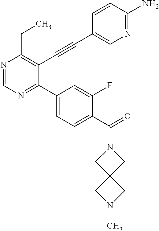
N1=CN=C(C2=CC=C(C(=O)N3CC4(C3)CN(C)C4)C(F)=C2)C(C#CC2=CN=C(N)C=C2)=C1CC
